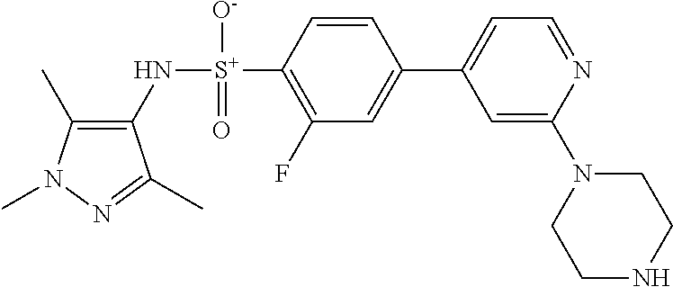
C1(C)=C(N[S+](C2=C(F)C=C(C3=CC=NC(N4CCNCC4)=C3)C=C2)([O-])=O)C(C)=NN1C
